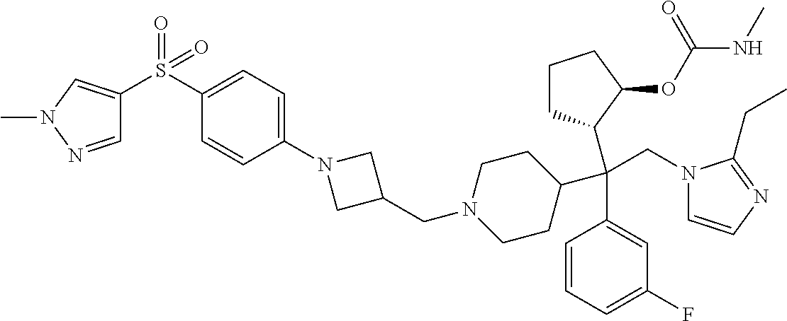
C1CC(C(C2=CC(F)=CC=C2)(CN2C=CN=C2CC)C2CCCC2OC(NC)=O)CCN1CC1CN(C2=CC=C(S(=O)(=O)C3=CN(C)N=C3)C=C2)C1
